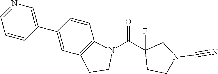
N1=CC=CC(C2=CC3=C(C=C2)N(C(C2(F)CCN(C#N)C2)=O)CC3)=C1
